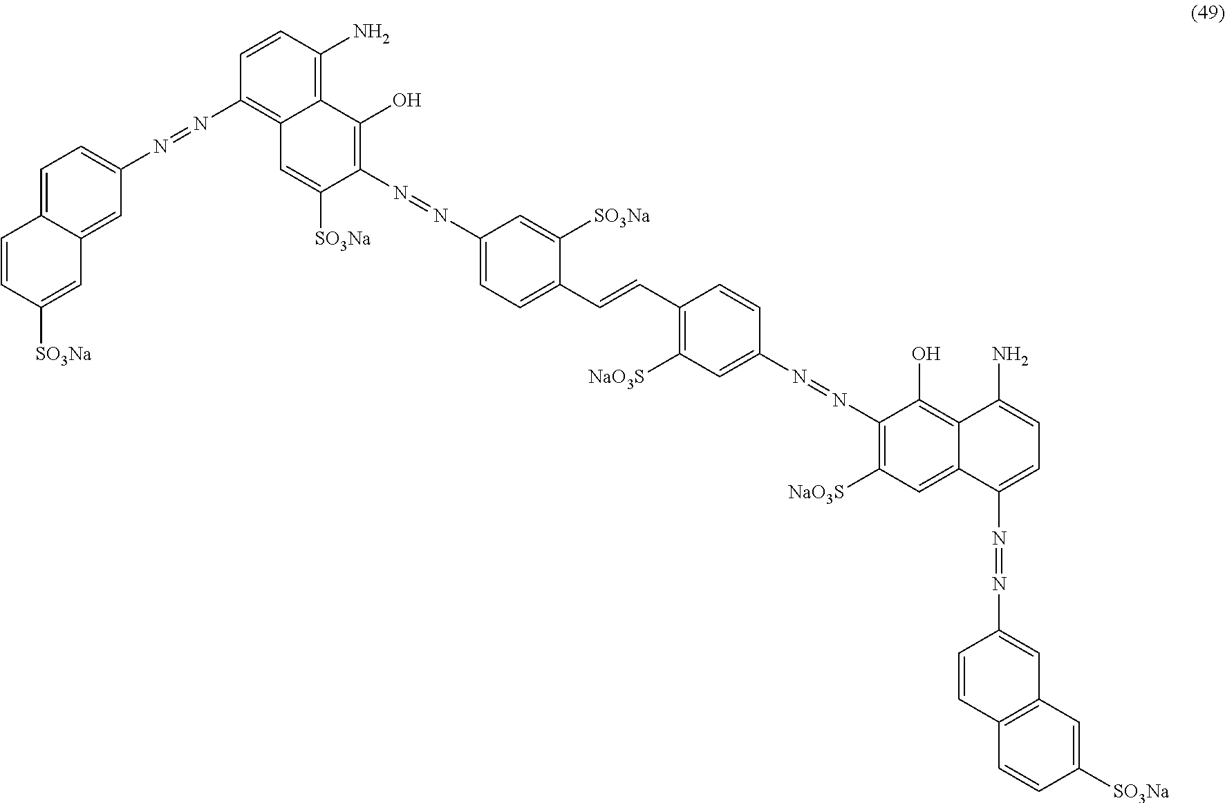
C1=C2C(=CC(N=NC3=C4C(=C(N)C=C3)C(O)=C(N=NC3=CC=C(C=CC5=C([NaO3S])C=C(N=NC6=C([NaO3S])C=C7C(=C6O)C(N)=CC=C7N=NC6=CC7=C(C=C6)C=CC([SO3Na])=C7)C=C5)C([SO3Na])=C3)C([SO3Na])=C4)=C1)C=C([SO3Na])C=C2
